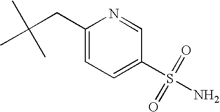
N1=CC(S(=O)(=O)N)=CC=C1CC(C)(C)C
